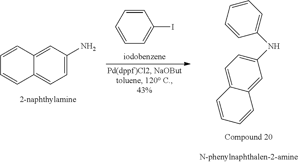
C1=C(N)C=C2C(=C1)C=CC=C2.C1=CC=CC=C1I.C1(NC2=CC=CC=C2)=CC=C2C(=C1)C=CC=C2
